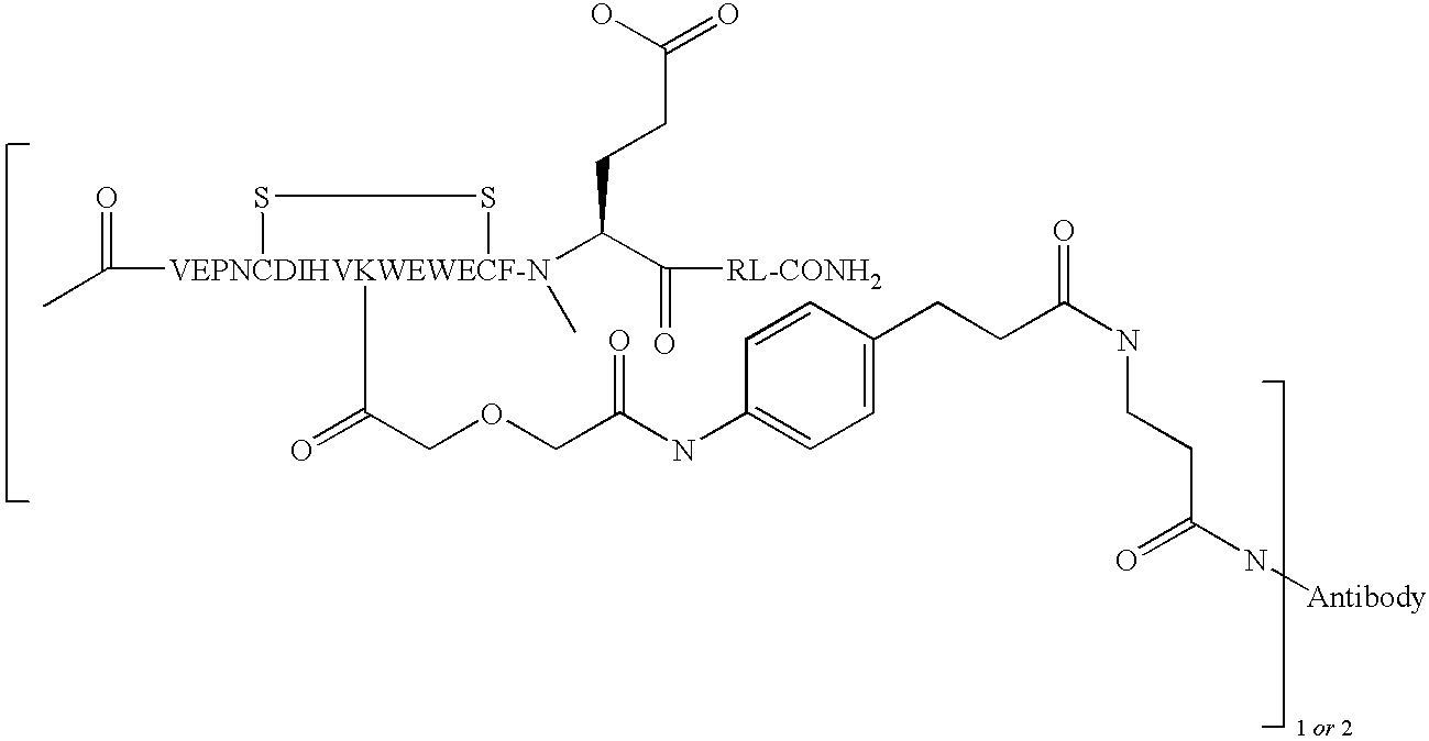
CC([VEPNCDIHVKWEWECF-N]1(C(=O)COCC(NC2=CC=C(CCC(NCCC(N[Antibody])=O)=O)C=C2)=O)(C(C([RL-CONH2])=O)CCC(=O)O)(C)SS1)=O
